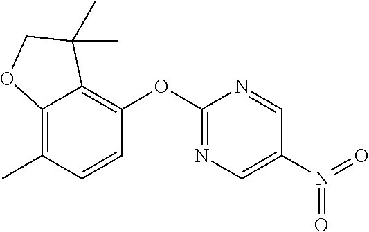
C12=C(C)C=CC(OC3=NC=C(N(=O)=O)C=N3)=C1C(C)(C)CO2
